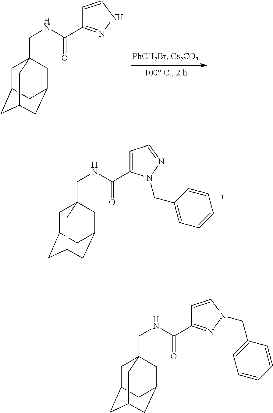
C1C2CC3CC(CC1(CNC(C1=NNC=C1)=O)C3)C2.C1C2CC3CC(CC1(CNC(C1=CC=NN1CC1=CC=CC=C1)=O)C3)C2.C1C2CC3CC(CC1(CNC(C1=NN(CC4=CC=CC=C4)C=C1)=O)C3)C2
